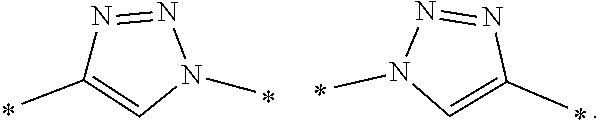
N1=NN(C)C=C1C.N1=NC(C)=CN1C
